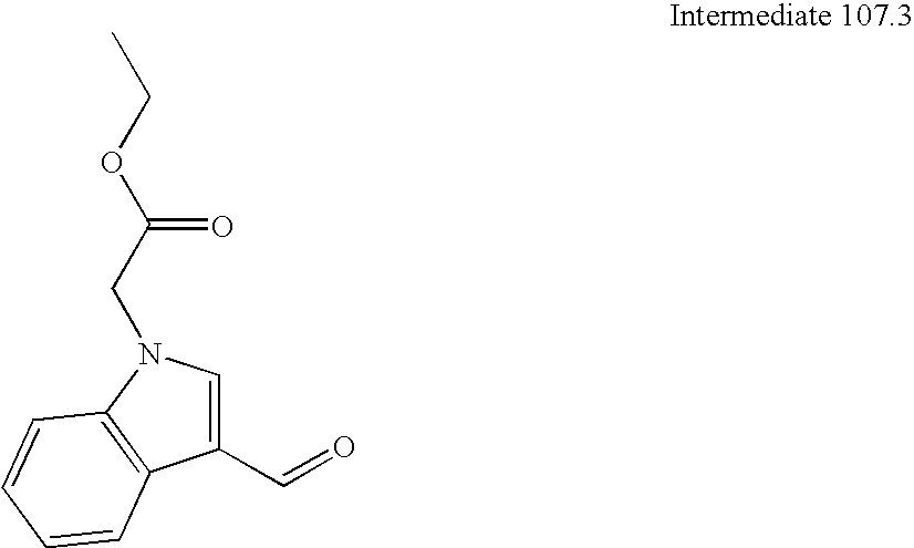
C(=O)C1=CN(CC(OCC)=O)C2=C1C=CC=C2
